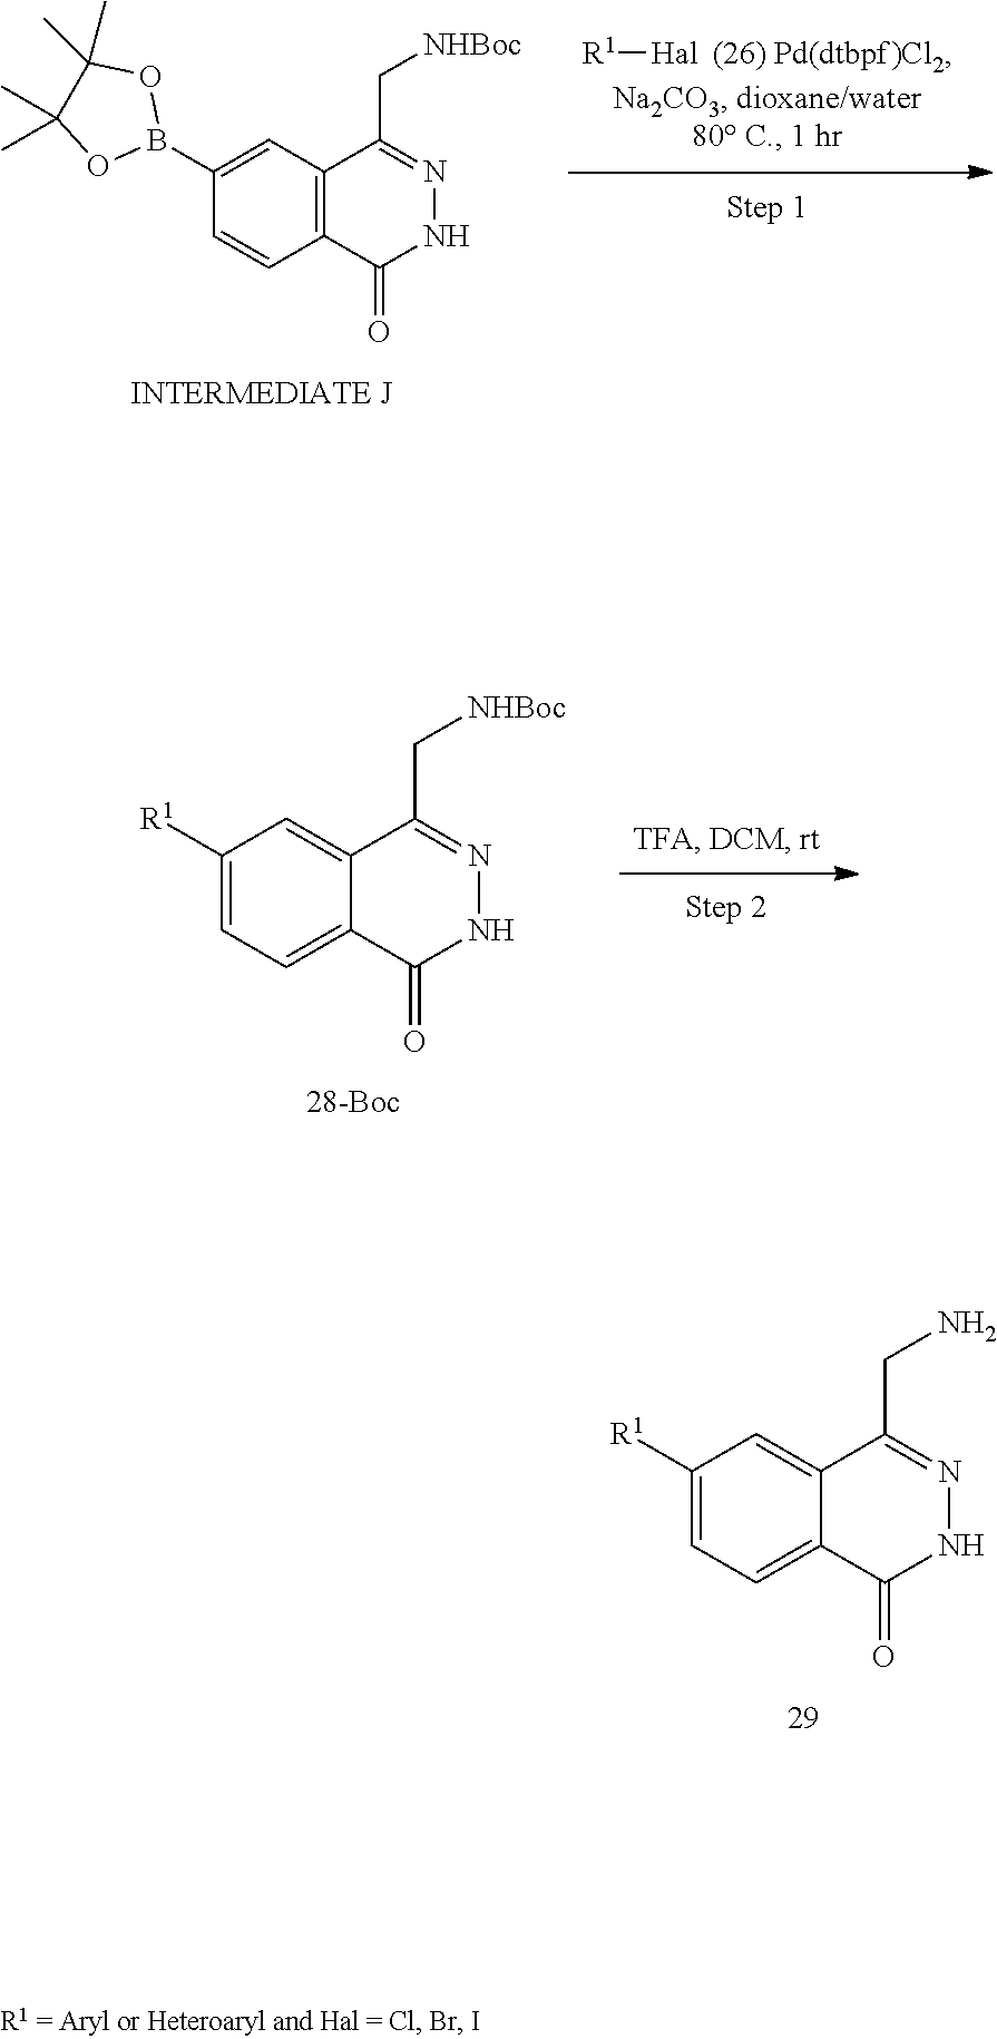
C12=CC=C([R1])C=C1C(CN)=NNC2=O.C12=CC=C([R1])C=C1C(C[NHBoc])=NNC2=O.[R1][Hal].C12=C(C(C[NHBoc])=NNC1=O)C=C(B1OC(C)(C)C(C)(C)O1)C=C2
